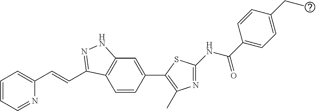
C1=CC=NC(C=CC2=NNC3=C2C=CC(C2=C(C)N=C(NC(C4=CC=C(CC)C=C4)=O)S2)=C3)=C1
